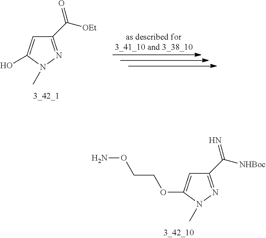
C1(C([OEt])=O)=NN(C)C(O)=C1.C1(C([NHBoc])=N)=NN(C)C(OCCON)=C1
